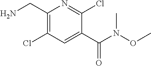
C1(CN)=C(Cl)C=C(C(N(OC)C)=O)C(Cl)=N1
